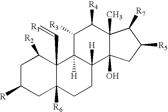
C1C([R])CC2([R6])C(C=[R1])(C1[R2])C1([H])C([H])(CC2)C2(O)C(C)(C([R4])C1[R3])C([R7])C([R5])C2
